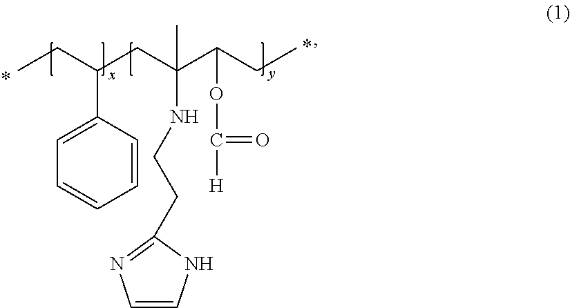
CCC(CC(C(CC)OC([H])=O)(NCCC1=NC=CN1)C)C1=CC=CC=C1
